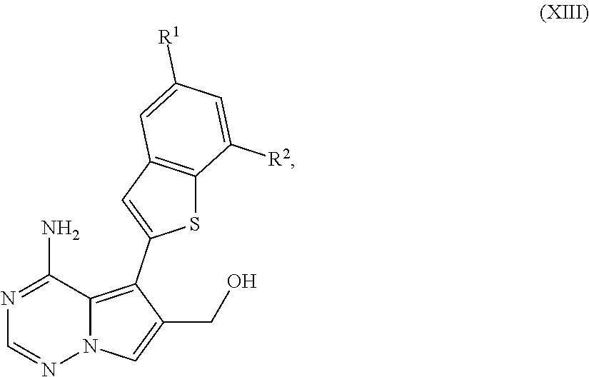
N1=C(N)C2=C(C3=CC4=C(S3)C([R2])=CC([R1])=C4)C(CO)=CN2N=C1
